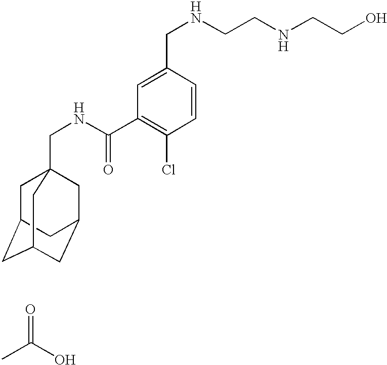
C1C2CC3CC(CC1(CNC(C1=C(Cl)C=CC(CNCCNCCO)=C1)=O)C3)C2.CC(O)=O
